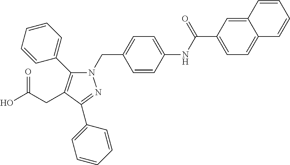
N1(CC2=CC=C(NC(C3=CC=C4C(=C3)C=CC=C4)=O)C=C2)C(C2=CC=CC=C2)=C(CC(O)=O)C(C2=CC=CC=C2)=N1
